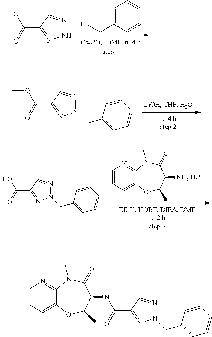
N1N=CC(C(=O)OC)=N1.BrCC1=CC=CC=C1.O(C(=O)C1=NN(CC2=CC=CC=C2)N=C1)C.OC(=O)C1=NN(CC2=CC=CC=C2)N=C1.C1=CC=C2C(=N1)N(C)C(=O)C([NH2 HCl])C(C)O2.C1=CC=C2C(=N1)N(C)C(=O)C(NC(=O)C1=NN(CC3=CC=CC=C3)N=C1)C(C)O2
